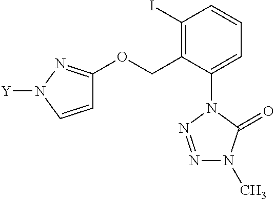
C1(I)=C(COC2=NN([Y])C=C2)C(N2N=NN(C)C2=O)=CC=C1
